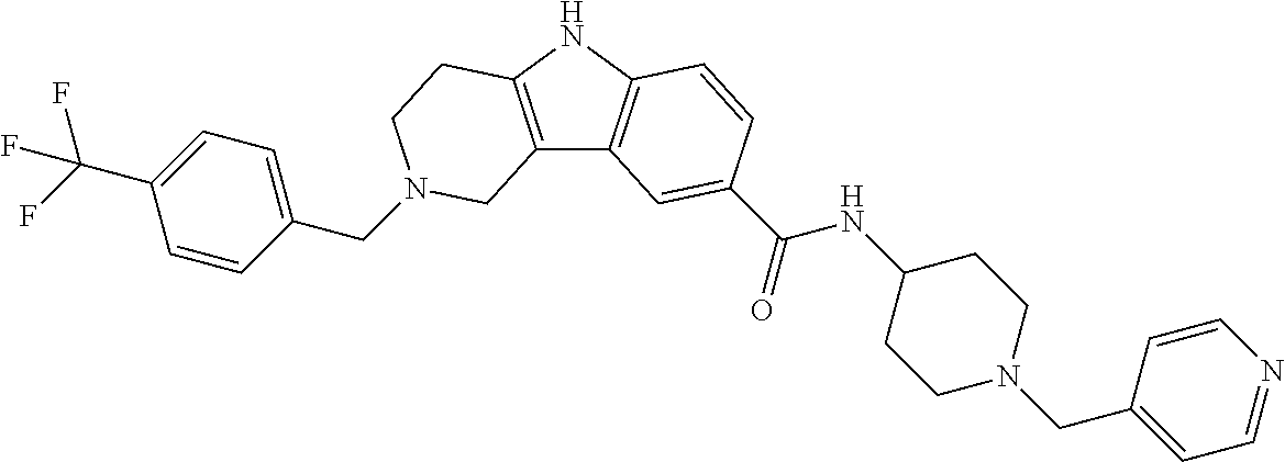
C(N1CCC2=C(C3=C(N2)C=CC(C(=O)NC2CCN(CC4=CC=NC=C4)CC2)=C3)C1)C1=CC=C(C(F)(F)F)C=C1
